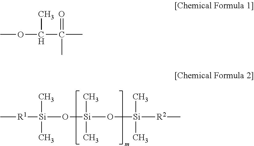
C[R1][Si](O[Si](O[Si]([R2]C)(C)C)(C)C)(C)C.COC(C(C)(=O)C)C
